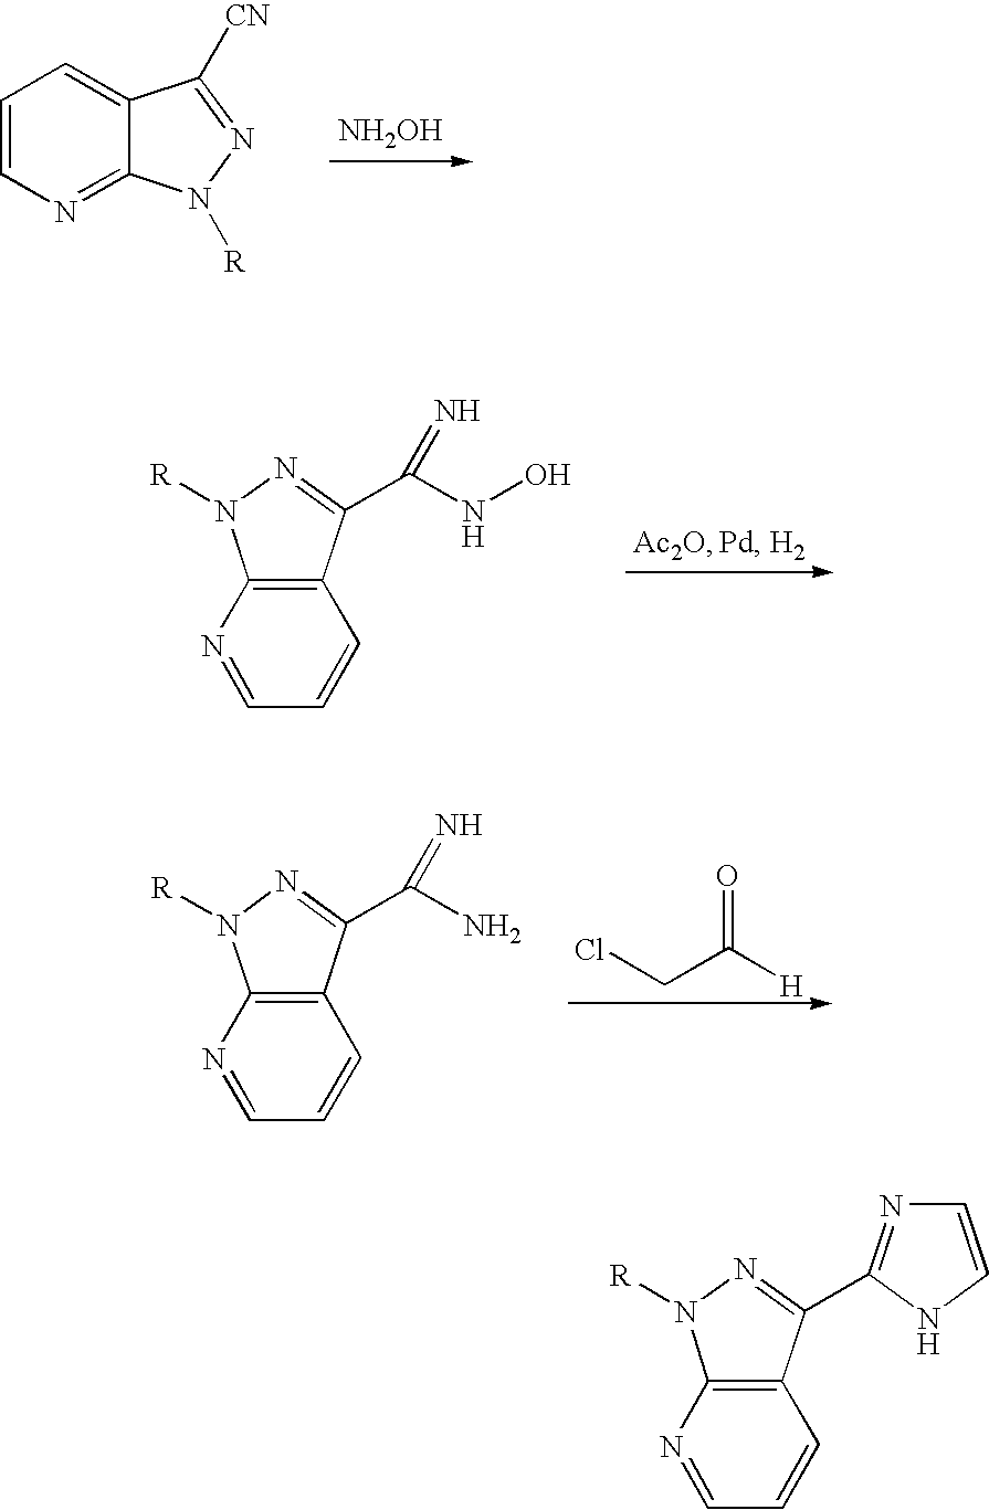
[NH2OH].C1=CN=C2C(=C1)C([CN])=NN2[R].C12=C(N=CC=C1)N([R])N=C2C(NO)=N.ClCC([H])=O.C12=C(N=CC=C1)N([R])N=C2C(N)=N.C12=C(N=CC=C1)N([R])N=C2C1=NC=CN1
